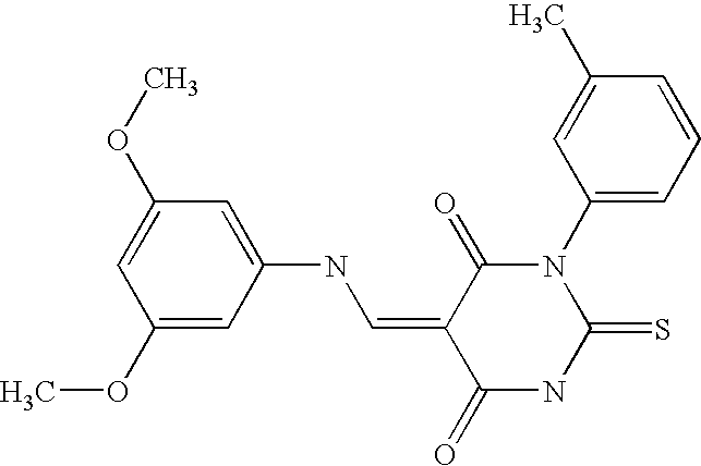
C1=C(NC=C2C(=O)N(C3=CC=CC(C)=C3)C(=S)NC2=O)C=C(OC)C=C1OC
